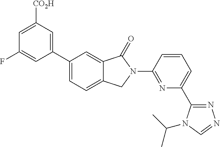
C1(C2=CC=C3C(=C2)C(=O)N(C2=NC(C4=NN=CN4C(C)C)=CC=C2)C3)=CC([CO2H])=CC(F)=C1
